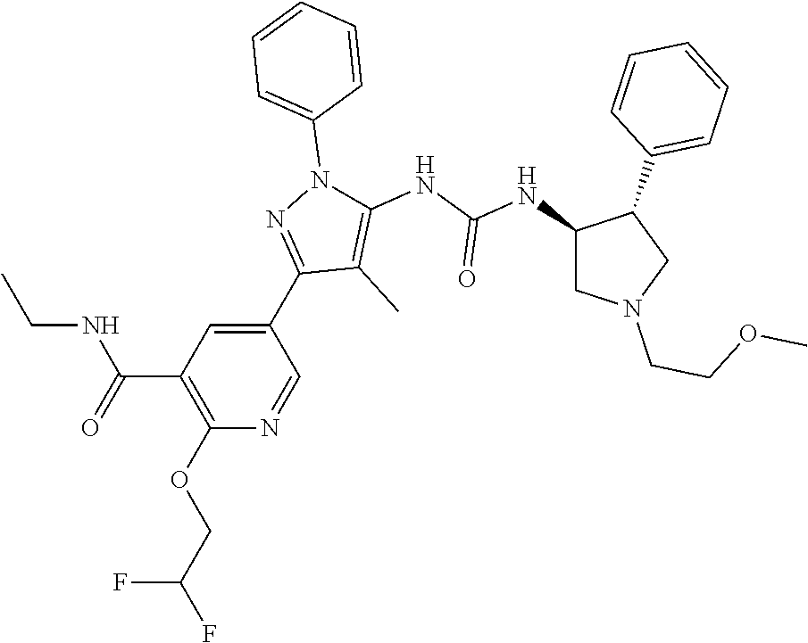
C1(C2=NN(C3=CC=CC=C3)C(NC(NC3CN(CCOC)CC3C3=CC=CC=C3)=O)=C2C)=CC(C(=O)NCC)=C(OCC(F)F)N=C1
